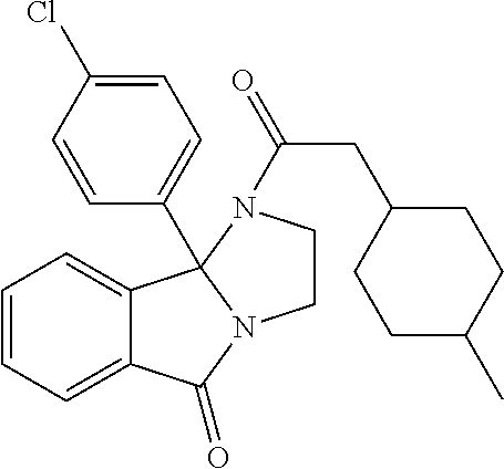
C12=CC=CC=C1C1(C3=CC=C(Cl)C=C3)N(C2=O)CCN1C(CC1CCC(C)CC1)=O
